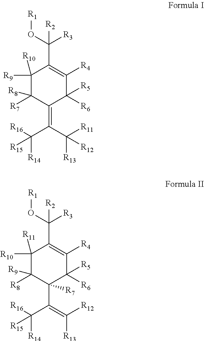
C1([R10])([R9])C([R7])([R8])C(=C(C([R16])([R14])[R15])C([R11])([R13])[R12])C([R6])([R5])C([R4])=C1C(O[R1])([R3])[R2].C1([R11])([R10])C([R8])([R9])C(C(C([R16])([R14])[R15])=C([R12])[R13])([R7])C([R6])([R5])C([R4])=C1C(O[R1])([R3])[R2]
